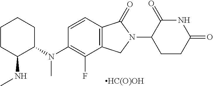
C1CC(NC)C(N(C2=C(F)C3=C(C=C2)C(=O)N(C2CCC(=O)NC2=O)C3)C)CC1.[HC(O)OH]
